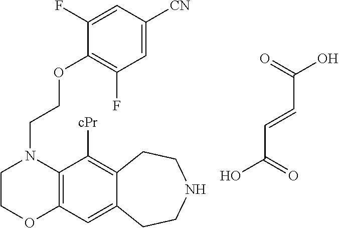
C12=C(C=C3C(=C1[cPr])CCNCC3)OCCN2CCOC1=C(F)C=C([CN])C=C1F.OC(C=CC(=O)O)=O
